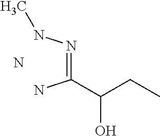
N.C(CC)(O)C(=NNC)N
